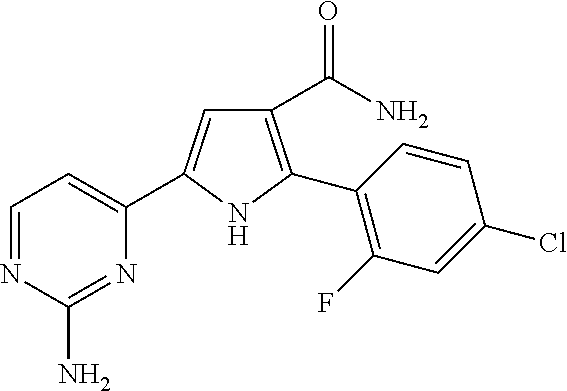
C1(C(=O)N)=C(C2=C(F)C=C(Cl)C=C2)NC(C2=CC=NC(N)=N2)=C1
